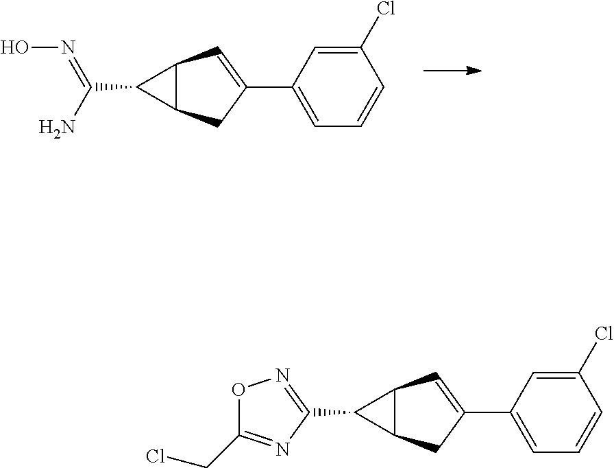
C1(C(N)=NO)C2C1C=C(C1=CC=CC(Cl)=C1)C2.C1(C2=NOC(CCl)=N2)C2C1C=C(C1=CC=CC(Cl)=C1)C2
